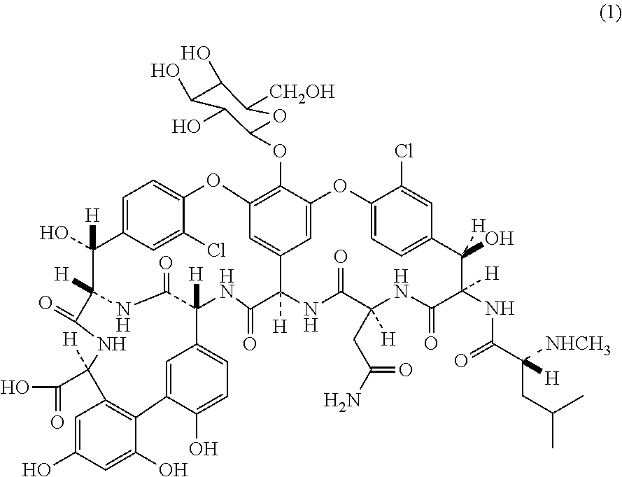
C1=C2C=C(Cl)C(=C1)OC1=C(OC3C(O)C(O)C(O)C([CH2OH])O3)C3=CC(=C1)C([H])(C(=O)NC1([H])C(=O)NC([H])(C2(O)[H])C(=O)NC([H])(C(O)=O)C2=C(C(O)=CC(O)=C2)C2=CC1=CC=C2O)NC(=O)C(CC(N)=O)([H])NC(=O)C(NC(C(CC(C)C)([H])[NHCH3])=O)([H])C(O)([H])C1=CC=C(O3)C(Cl)=C1
